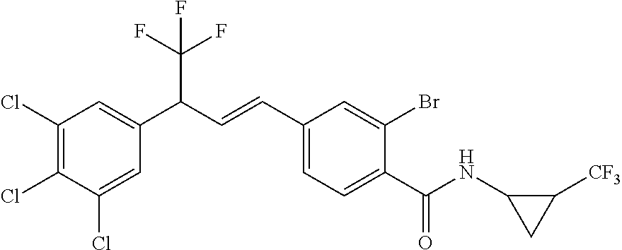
C1(Cl)=C(Cl)C(Cl)=CC(C(C=CC2=CC=C(C(=O)NC3C([CF3])C3)C(Br)=C2)C(F)(F)F)=C1
